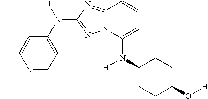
C1=C(C)N=CC=C1N([H])C1=NN2C(=N1)C=CC=C2N(C1CCC(O[H])CC1)[H]
